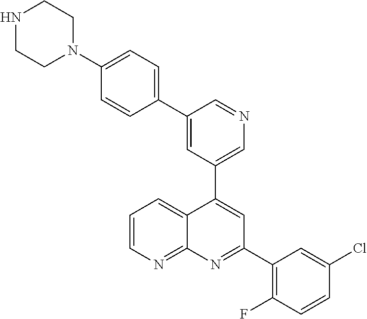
C1=C(C2=CC=C(N3CCNCC3)C=C2)C=NC=C1C1=CC(C2=C(F)C=CC(Cl)=C2)=NC2=NC=CC=C12
